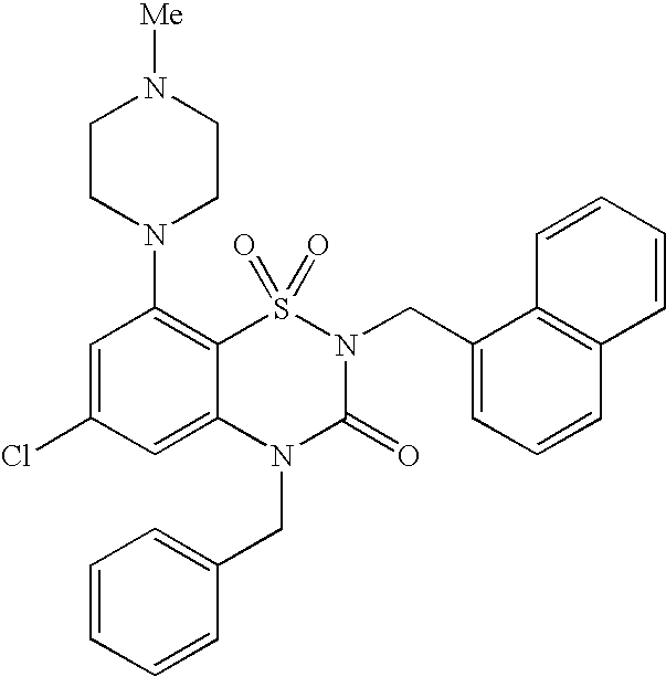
C1=C(Cl)C=C2C(=C1N1CCN([Me])CC1)S(=O)(=O)N(CC1=CC=CC3=C1C=CC=C3)C(=O)N2CC1=CC=CC=C1
